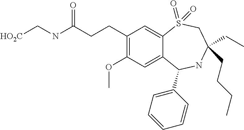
C1(CCC(NC[HO2C])=O)=C(OC)C=C2C(=C1)S(=O)(=O)CC(CC)(CCCC)NC2C1=CC=CC=C1
